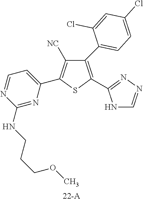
C1(C2=CC=C(Cl)C=C2Cl)=C(C2=NN=CN2)SC(C2=CC=NC(NCCCOC)=N2)=C1[NC]
